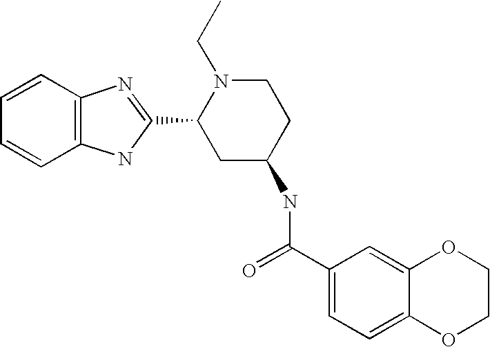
C1=CC2=C(C=C1)NC(C1CC(NC(C3=CC=C4C(=C3)OCCO4)=O)CCN1CC)=N2
